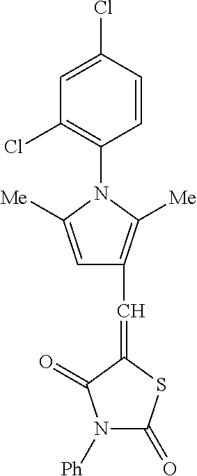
C1=C(Cl)C=CC(N2C([Me])=CC(C=C3SC(=O)N([Ph])C3=O)=C2[Me])=C1Cl
